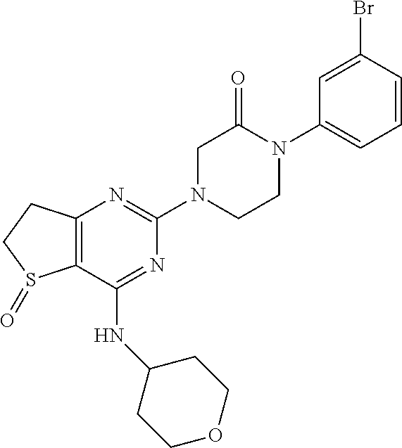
C12=C(C(NC3CCOCC3)=NC(N3CCN(C4=CC=CC(Br)=C4)C(=O)C3)=N1)S(=O)CC2
